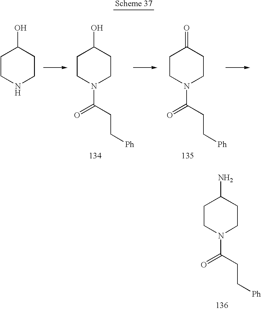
C1CNCCC1O.C1CN(C(CC[Ph])=O)CCC1O.C1CN(C(CC[Ph])=O)CCC1=O.C1CN(C(CC[Ph])=O)CCC1N
